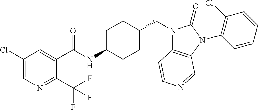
C1(Cl)=CN=C(C(F)(F)F)C(C(NC2CCC(CN3C4=C(N(C5=C(Cl)C=CC=C5)C3=O)C=NC=C4)CC2)=O)=C1
